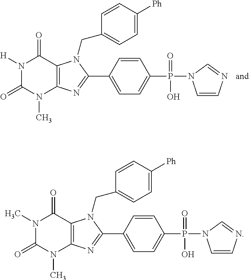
N1([H])C(=O)N(C)C2=C(C1=O)N(CC1=CC=C([Ph])C=C1)C(C1=CC=C(P(=O)(O)N3C=CN=C3)C=C1)=N2.N1(C)C(=O)N(C)C2=C(C1=O)N(CC1=CC=C([Ph])C=C1)C(C1=CC=C(P(=O)(O)N3C=CN=C3)C=C1)=N2
